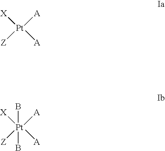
B[Pt](B)([A])([A])([X])[Z].[Pt]([A])([A])([X])[Z]
